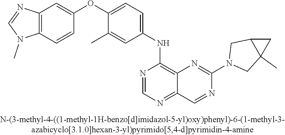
C12=C(C=CC(OC3=CC=C(NC4=C5C(=NC=N4)C=NC(N4CC6(C)C(C4)C6)=N5)C=C3C)=C1)N(C)C=N2
